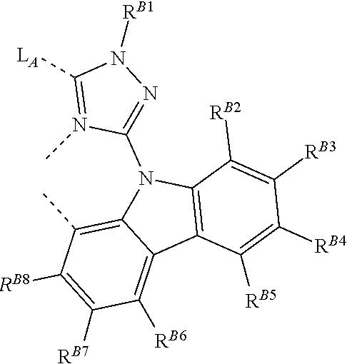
C1([RB5])=C([RB4])C([RB3])=C([RB2])C2=C1C1=C([RB6])C([RB7])=C([RB8])C(C)=C1N2C1=NN([RB1])C([LA])=N1C
